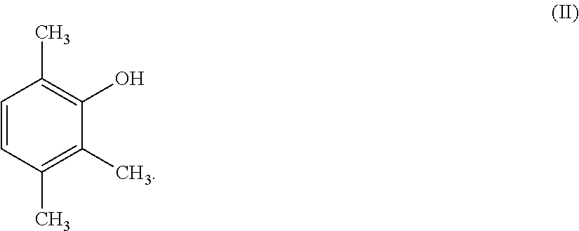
C1=CC(C)=C(C)C(O)=C1C
